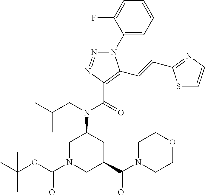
N1(C2=CC=CC=C2F)N=NC(C(=O)N(CC(C)C)C2CN(C(OC(C)(C)C)=O)CC(C(N3CCOCC3)=O)C2)=C1C=CC1=NC=CS1
